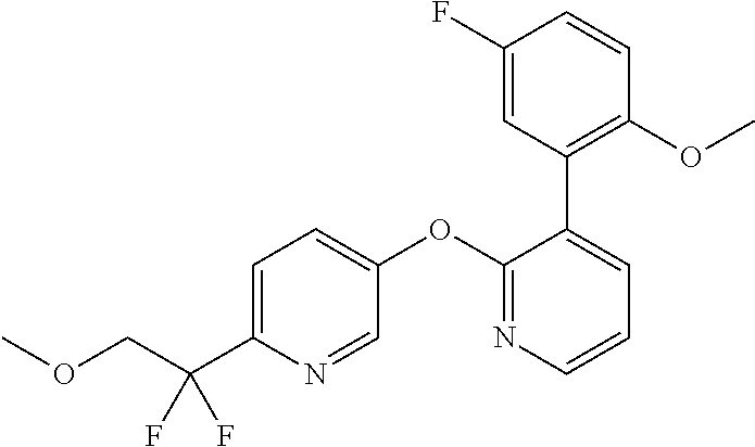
C1=C(C(COC)(F)F)N=CC(OC2=NC=CC=C2C2=C(OC)C=CC(F)=C2)=C1
